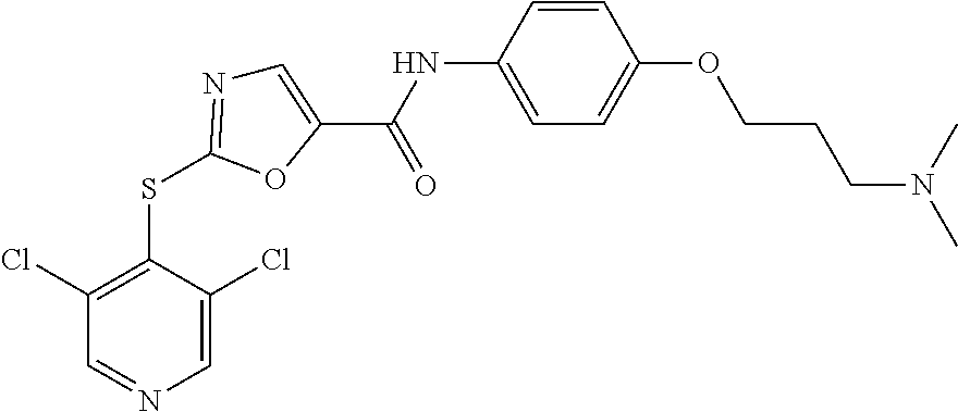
C1=C(Cl)C(SC2=NC=C(C(NC3=CC=C(OCCCN(C)C)C=C3)=O)O2)=C(Cl)C=N1
